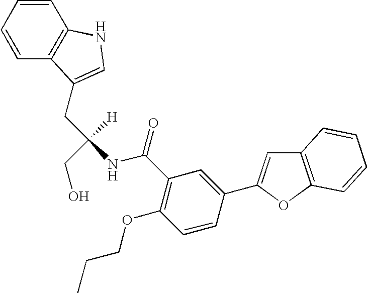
C1=CC=CC2=C1NC=C2CC(NC(C1=C(OCCC)C=CC(C2=CC3=C(O2)C=CC=C3)=C1)=O)([H])CO
